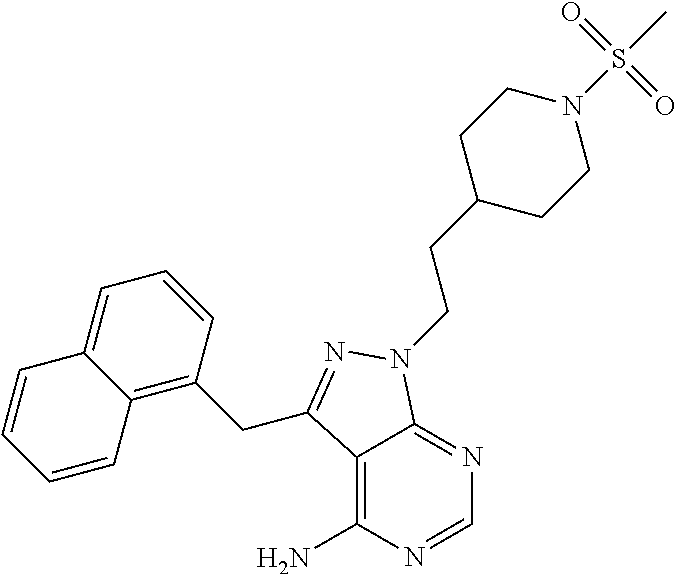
C12=C(N)N=CN=C1N(CCC1CCN(S(C)(=O)=O)CC1)N=C2CC1=C2C(=CC=C1)C=CC=C2
